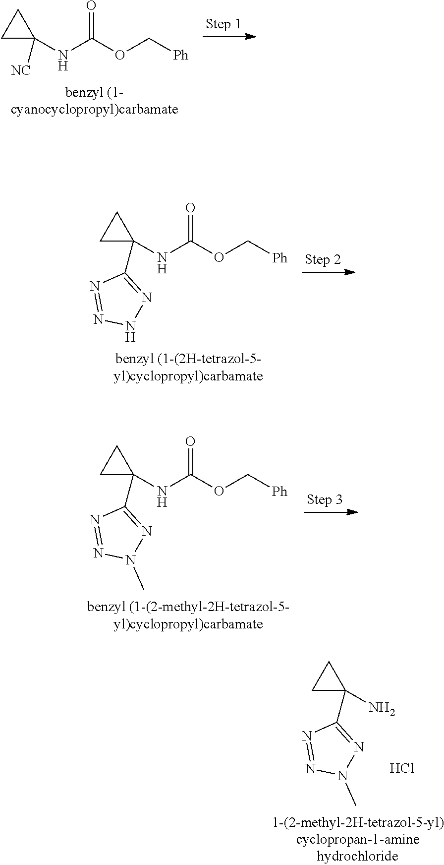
C1CC1(N)C1=NN(C)N=N1.Cl.C1CC1(NC(OC[Ph])=O)[NC].C1CC1(NC(OC[Ph])=O)C1=NNN=N1.C1CC1(NC(OC[Ph])=O)C1=NN(C)N=N1
